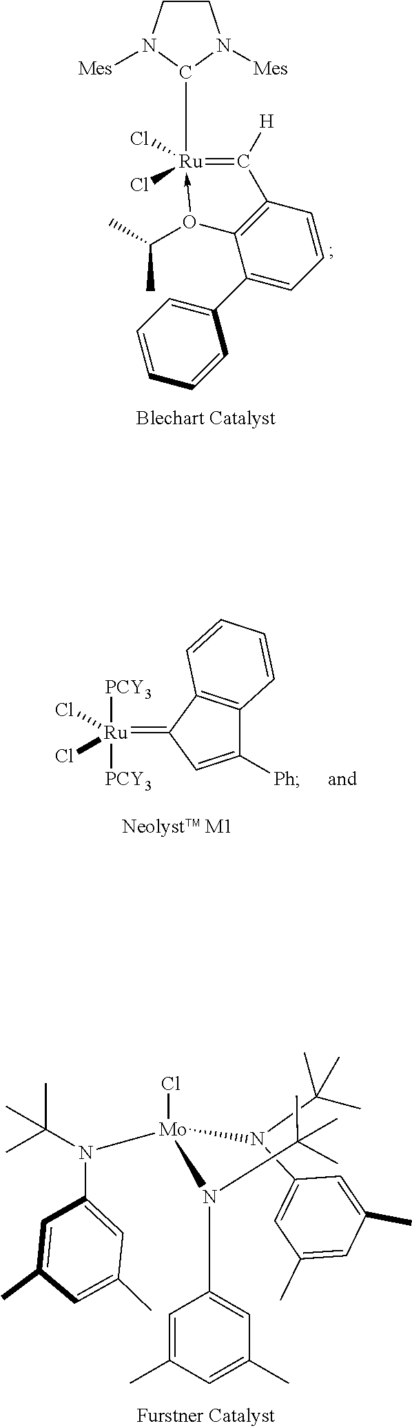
C1([H])=[Ru](Cl)(Cl)(C2N([Mes])CCN2[Mes])-O(C(C)C)C2=C1C=CC=C2C1=CC=CC=C1.[Ru](Cl)(Cl)([PCY3])([PCY3])=C1C2=C(C([Ph])=C1)C=CC=C2.C1=C(C)C=C(C)C=C1N([Mo](Cl)(N(C(C)(C)C)C1=CC(C)=CC(C)=C1)N(C(C)(C)C)C1=CC(C)=CC(C)=C1)C(C)(C)C
